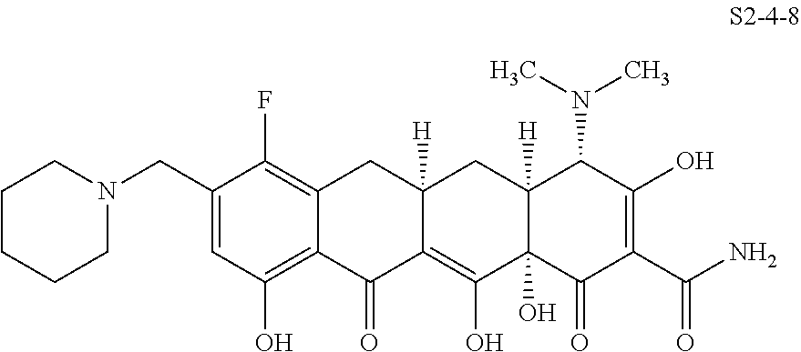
C1(CN2CCCCC2)=CC(O)=C2C(=C1F)CC1([H])C(=C(O)C3(O)C([H])(C1)C(N(C)C)C(O)=C(C(N)=O)C3=O)C2=O
